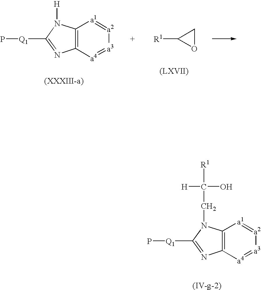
C12=C([a4]=[a3][a2]=[a1]1)N=C([Q1]P)N2[H].[R1]C1OC1.C12=C([a4]=[a3][a2]=[a1]1)N=C([Q1]P)N2CC([R1])(O)[H]
